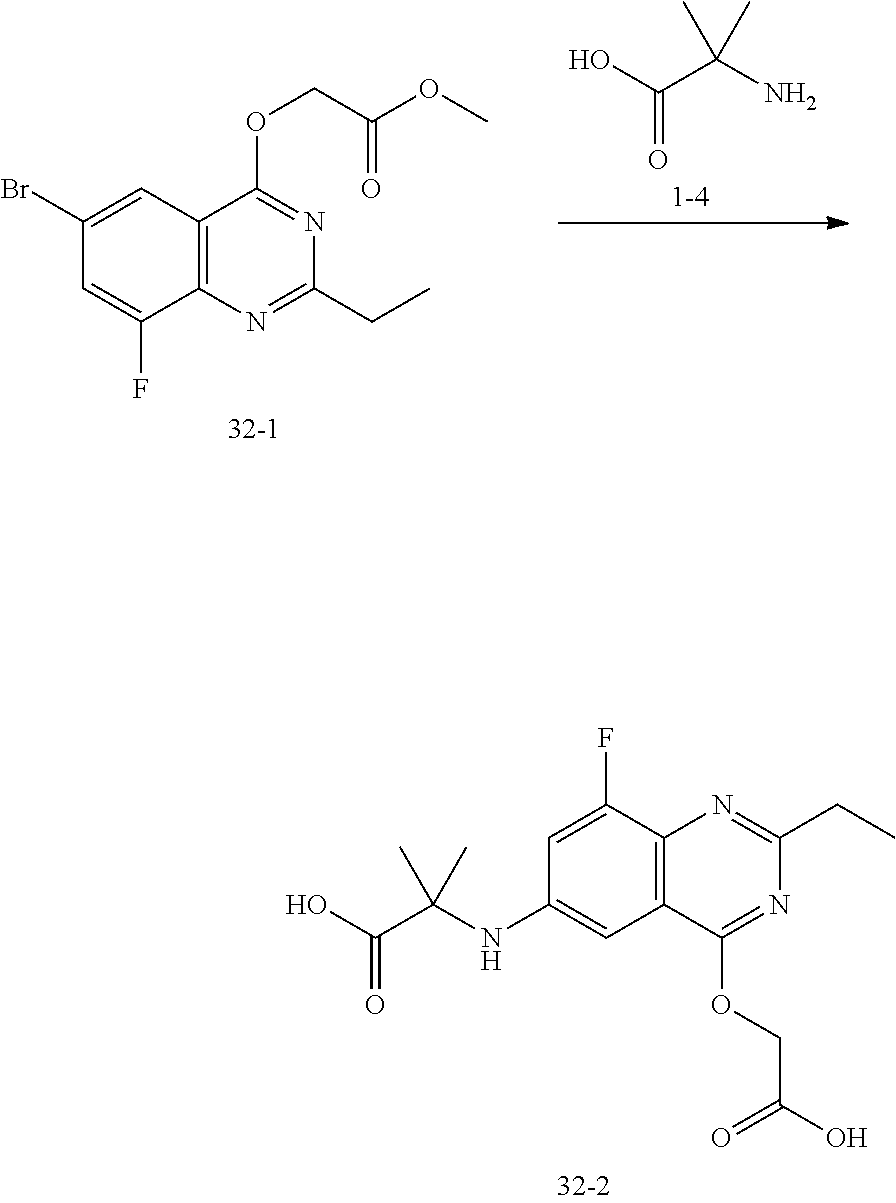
C12=C(N=C(CC)N=C1OCC(OC)=O)C(F)=CC(Br)=C2.OC(C(N)(C)C)=O.C12=C(C(F)=CC(NC(C(O)=O)(C)C)=C1)N=C(CC)N=C2OCC(O)=O
